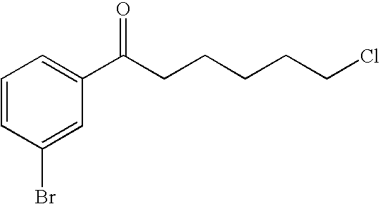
C1=CC(Br)=CC(C(CCCCCCl)=O)=C1
